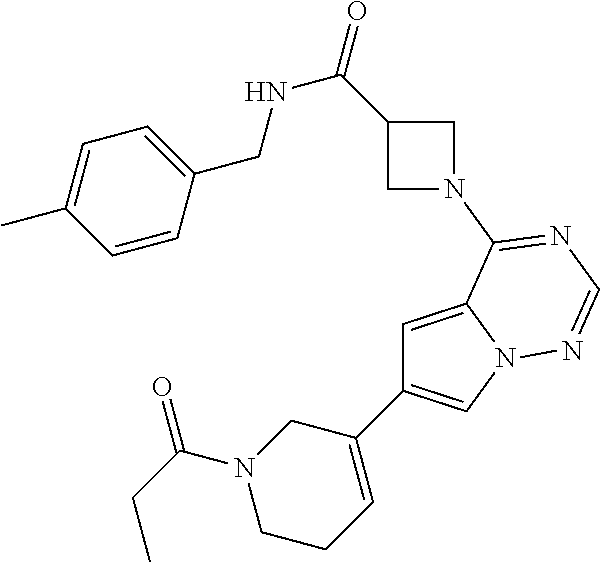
C1(C2=CN3C(=C2)C(N2CC(C(=O)NCC4=CC=C(C)C=C4)C2)=NC=N3)=CCCN(C(CC)=O)C1
